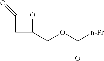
C(OC([n-Pr])=O)C1CC(=O)O1
